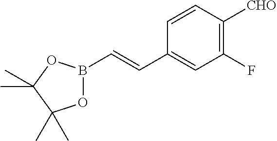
O1B(C=CC2=CC(F)=C([CHO])C=C2)OC(C)(C)C1(C)C
